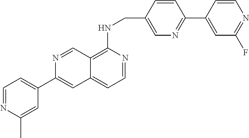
C1=CC(CNC2=C3C(=CC=N2)C=C(C2=CC=NC(C)=C2)N=C3)=CN=C1C1=CC(F)=NC=C1
